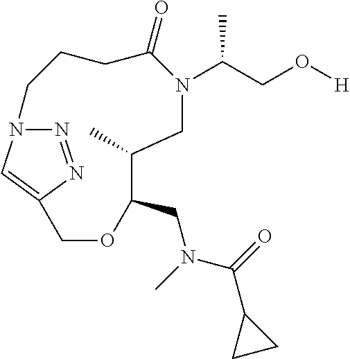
N1=NC2=CN1CCCC(=O)N(C(CO[H])C)CC(C)C(CN(C)C(=O)C1CC1)OC2
